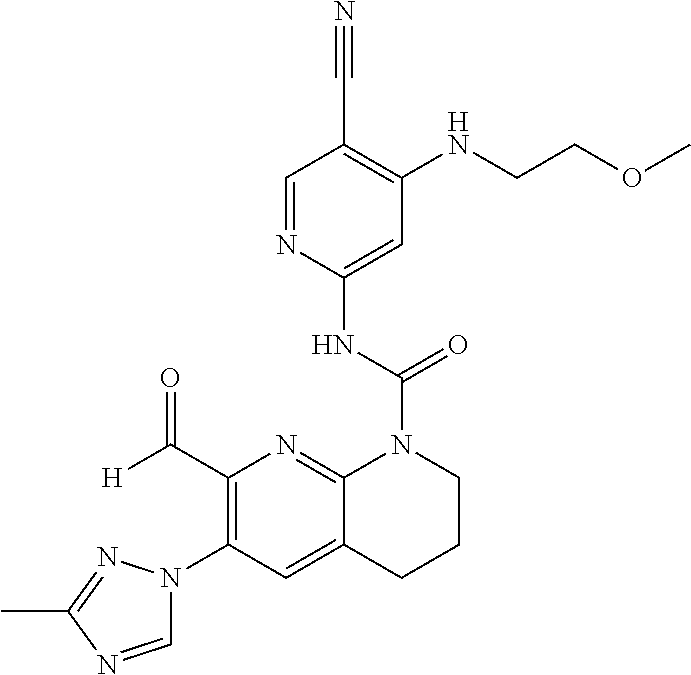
C1(C([H])=O)=C(N2C=NC(C)=N2)C=C2C(=N1)N(C(NC1=CC(NCCOC)=C(C#N)C=N1)=O)CCC2
